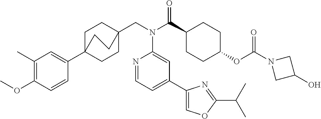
C1(C)=C(OC)C=CC(C23CCC(CN(C(C4CCC(OC(N5CC(O)C5)=O)CC4)=O)C4=CC(C5=COC(C(C)C)=N5)=CC=N4)(CC2)CC3)=C1
